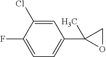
C1=C(Cl)C(F)=CC=C1C1(C)OC1
